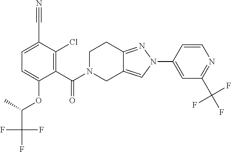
C1(N2N=C3C(=C2)CN(C(=O)C2=C(Cl)C(C#N)=CC=C2OC(C(F)(F)F)C)CC3)=CC(C(F)(F)F)=NC=C1
